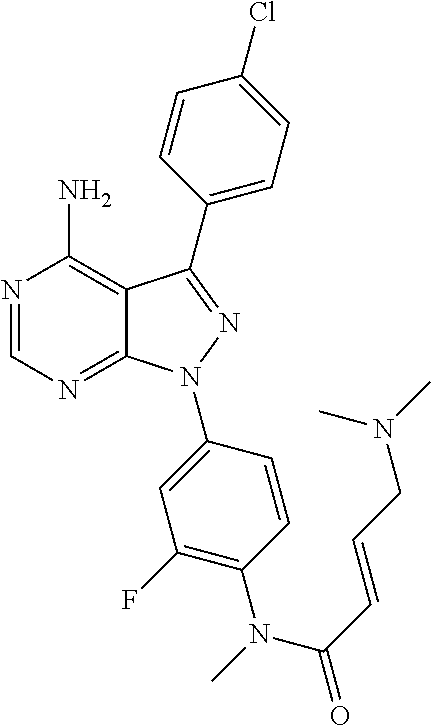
N1=CN=C2C(=C1N)C(C1=CC=C(Cl)C=C1)=NN2C1=CC(F)=C(N(C)C(C=CCN(C)C)=O)C=C1
